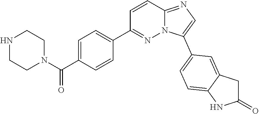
C1=C(C(=O)N2CCNCC2)C=CC(C2=NN3C(=NC=C3C3=CC=C4C(=C3)CC(=O)N4)C=C2)=C1
